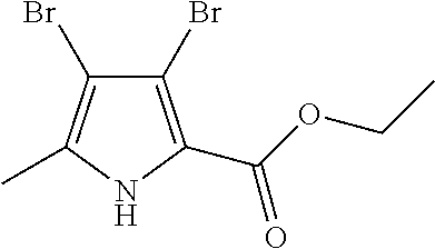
C1(Br)=C(C(OCC)=O)NC(C)=C1Br
